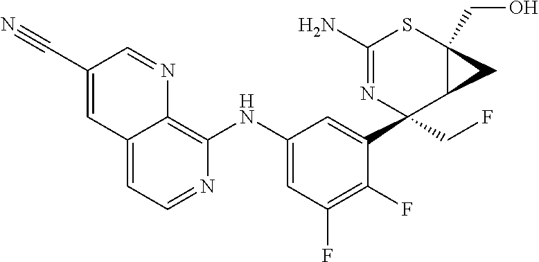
C12=CC=NC(NC3=CC(F)=C(F)C(C4(CF)C5C(CO)(SC(N)=N4)C5)=C3)=C1N=CC(C#N)=C2
